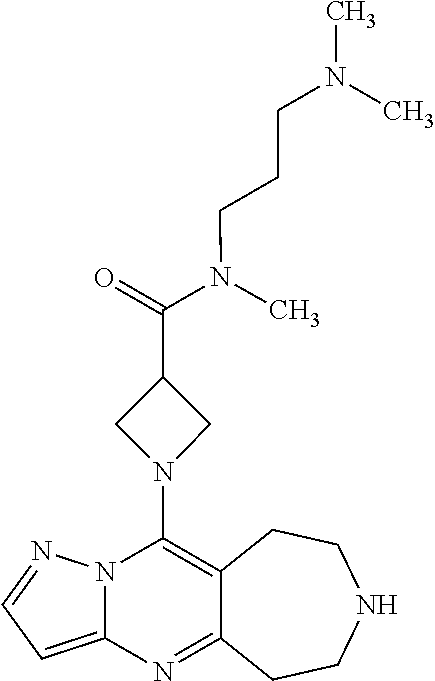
C12=C(N3CC(C(=O)N(C)CCCN(C)C)C3)N3C(=CC=N3)N=C1CCNCC2
